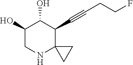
C1(O)CNC2(C(C#CCCF)C1O)CC2
